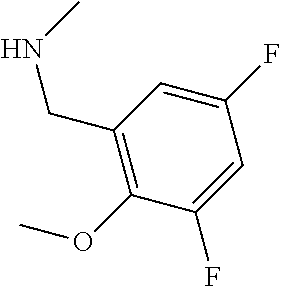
C1(F)=CC(CNC)=C(OC)C(F)=C1
